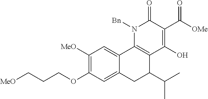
[MeO]CCCOC1=C([MeO])C=C2C(=C1)CC(C(C)C)C1=C2N([Bn])C(=O)C(C(=O)[OMe])=C1O
